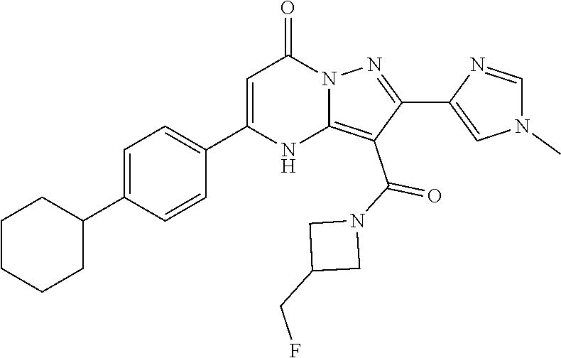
C1(C2=CC=C(C3=CC(=O)N4C(=C(C(N5CC(CF)C5)=O)C(C5=CN(C)C=N5)=N4)N3)C=C2)CCCCC1
